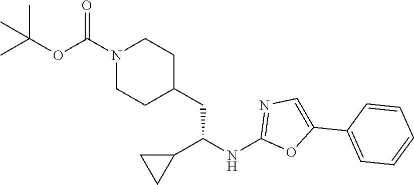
C1(NC(C2CC2)CC2CCN(C(=O)OC(C)(C)C)CC2)=NC=C(C2=CC=CC=C2)O1
